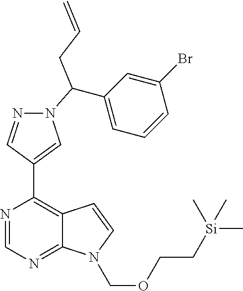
N1=CN=C2C(=C1C1=CN(C(C3=CC=CC(Br)=C3)CC=C)N=C1)C=CN2COCC[Si](C)(C)C
